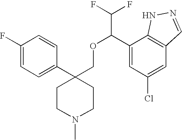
C1(F)=CC=C(C2(COC(C(F)F)C3=CC(Cl)=CC4=C3NN=C4)CCN(C)CC2)C=C1
